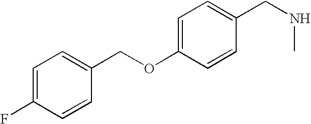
C1=C(F)C=CC(COC2=CC=C(CNC)C=C2)=C1
